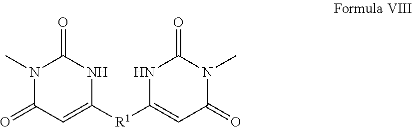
[R1](C1=CC(=O)N(C)C(=O)N1)C1=CC(=O)N(C)C(=O)N1
